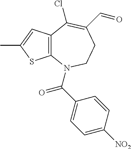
C12=C(C=C(C)S1)C(Cl)=C(C=O)CCN2C(C1=CC=C([NO2])C=C1)=O
